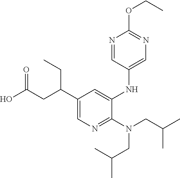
N(CC(C)C)(CC(C)C)C1=NC=C(C(CC(O)=O)CC)C=C1NC1=CN=C(OCC)N=C1
